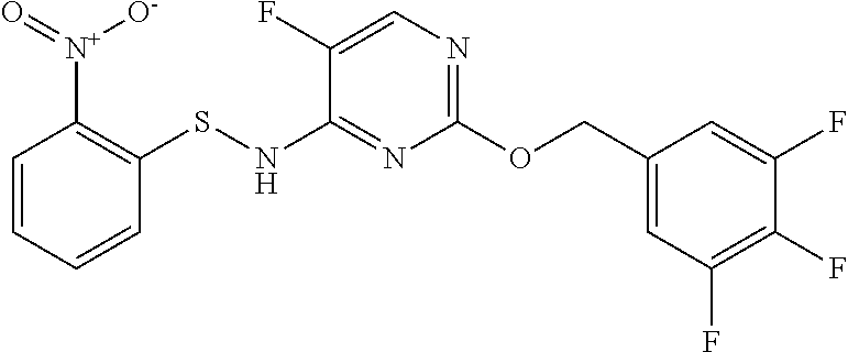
C1(OCC2=CC(F)=C(F)C(F)=C2)=NC=C(F)C(NSC2=C([N+]([O-])=O)C=CC=C2)=N1
